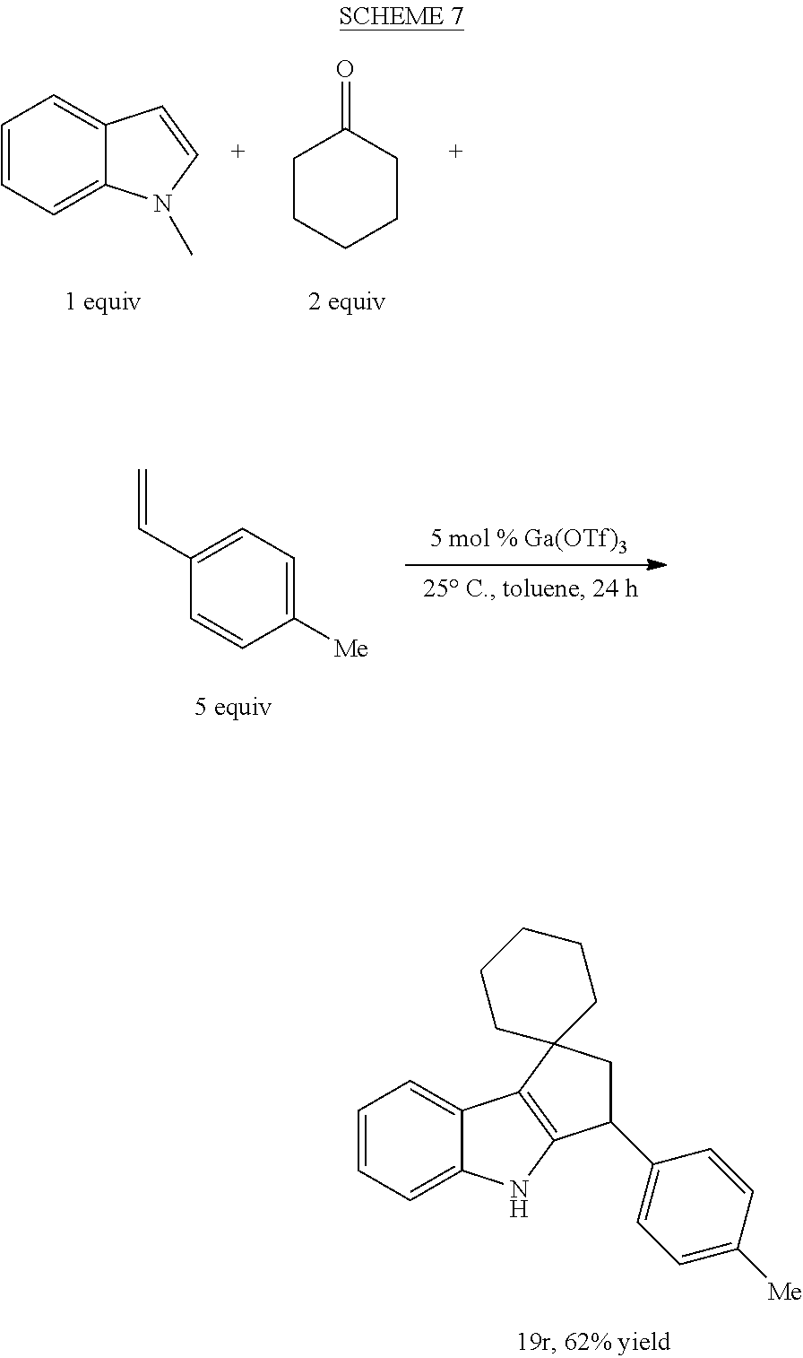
C1(C=C)=CC=C([Me])C=C1.C1=CC=C2C(=C1)C1=C(N2)C(C2=CC=C([Me])C=C2)CC12CCCCC2.C1=CC=C2C(=C1)C=CN2C.O=C1CCCCC1
